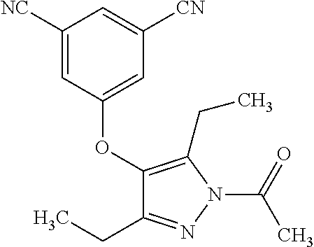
C1(OC2=CC([CN])=CC([NC])=C2)=C(CC)N(C(C)=O)N=C1CC
